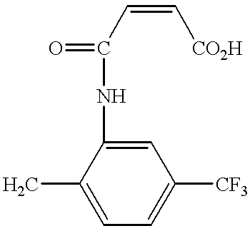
O=C(C=C[CO2H])NC1=CC([CF3])=CC=C1C
